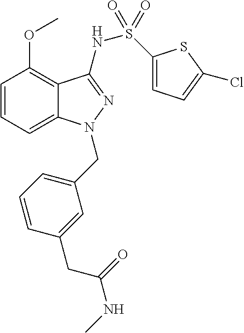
C1=CC=C2C(=C1OC)C(NS(C1=CC=C(Cl)S1)(=O)=O)=NN2CC1=CC=CC(CC(=O)NC)=C1
